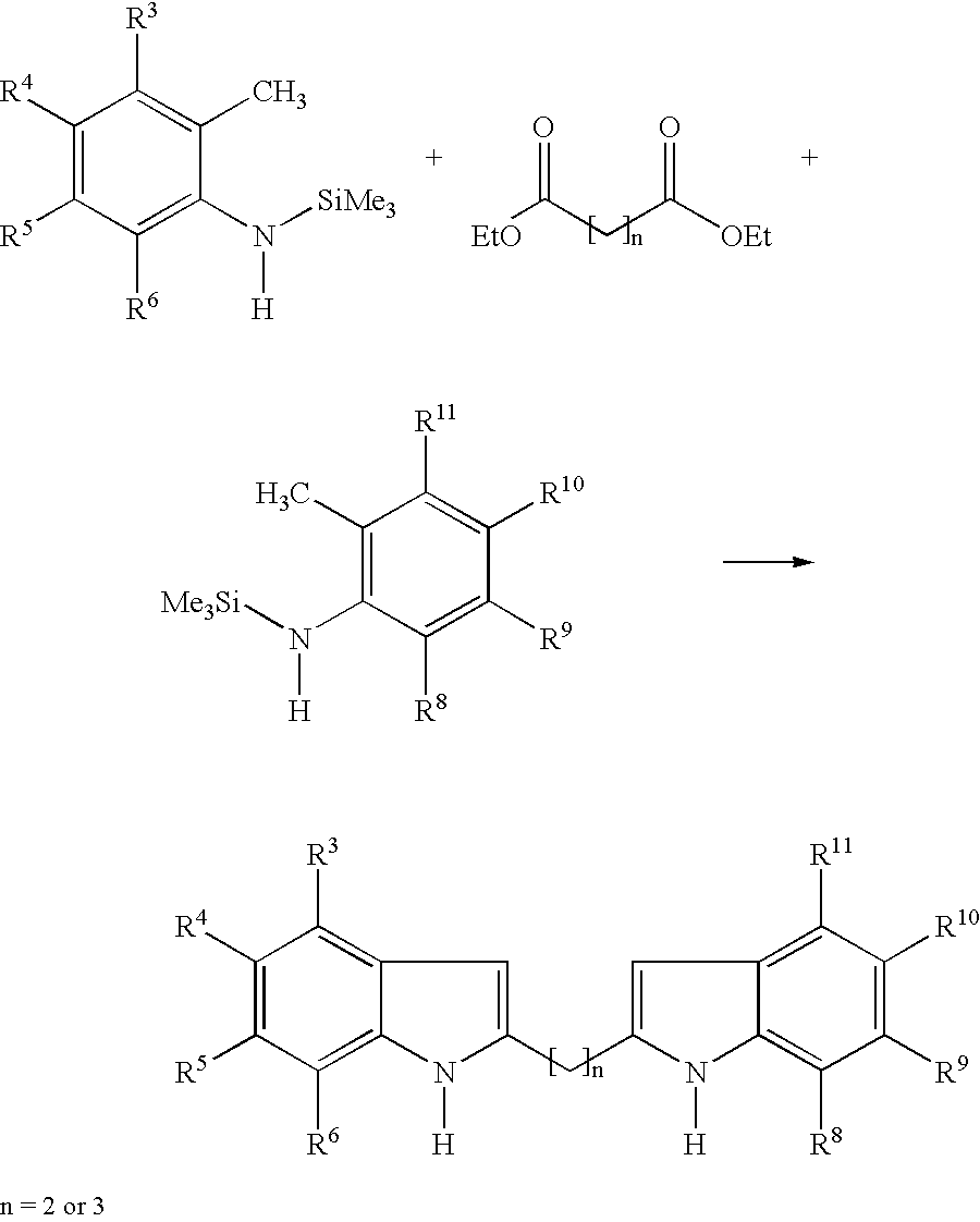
C1([R4])=C([R5])C([R6])=C2C(=C1[R3])C=C(CC1=CC3=C([R11])C([R10])=C([R9])C([R8])=C3N1[H])N2[H].C1([R4])=C([R5])C([R6])=C(N([SiMe3])[H])C(C)=C1[R3].C(CC([OEt])=O)([EtO])=O.C1(C)=C(N([Me3Si])[H])C([R8])=C([R9])C([R10])=C1[R11]
